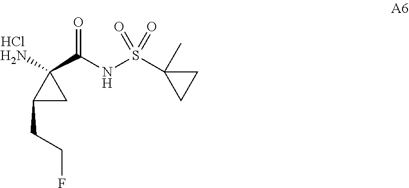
Cl.C1(CCF)CC1(N)C(NS(=O)(=O)C1(C)CC1)=O
